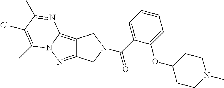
C12=C3N(N=C1CN(C(=O)C1=CC=CC=C1OC1CCN(C)CC1)C2)C(C)=C(Cl)C(C)=N3
